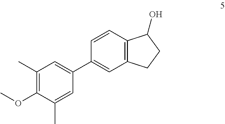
C1(C)=C(OC)C(C)=CC(C2=CC3=C(C(O)CC3)C=C2)=C1
